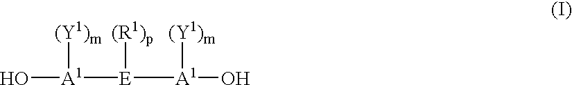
O[A1]([(Y1)m])[E]([(R1)p])[A1]([(Y1)m])O
